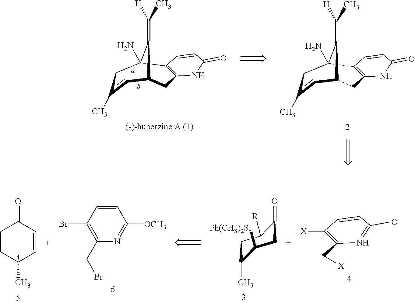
C12=C(NC(=O)C=C1)CC1C=C(C)CC2(N)C1=C(C)[H].C12=C(NC(=O)C=C1)CC1C=C(C)CC2(N)C1=C(C)[H].C1CC(C)C=CC1=O.C1([X])=C(C[X])N=C(O)C=C1.C1C(=O)C([R])CC(C)C1[Ph(CH3)2Si].C1=CC(Br)=C(CBr)N=C1[OCH3]
